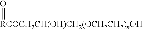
[RCOCH2CH(OH)CH2(OCH2CH2)nOH]=O
